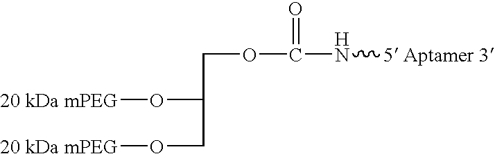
[20 kDa mPEG]OC(CO[20 kDa mPEG])COC(=O)N[5 Aptamer 3]
